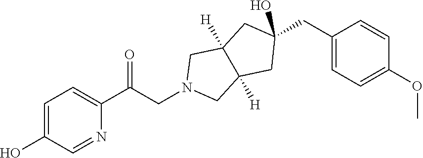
C1=C(O)C=NC(C(CN2CC3([H])C([H])(C2)CC(CC2=CC=C(OC)C=C2)(O)C3)=O)=C1
